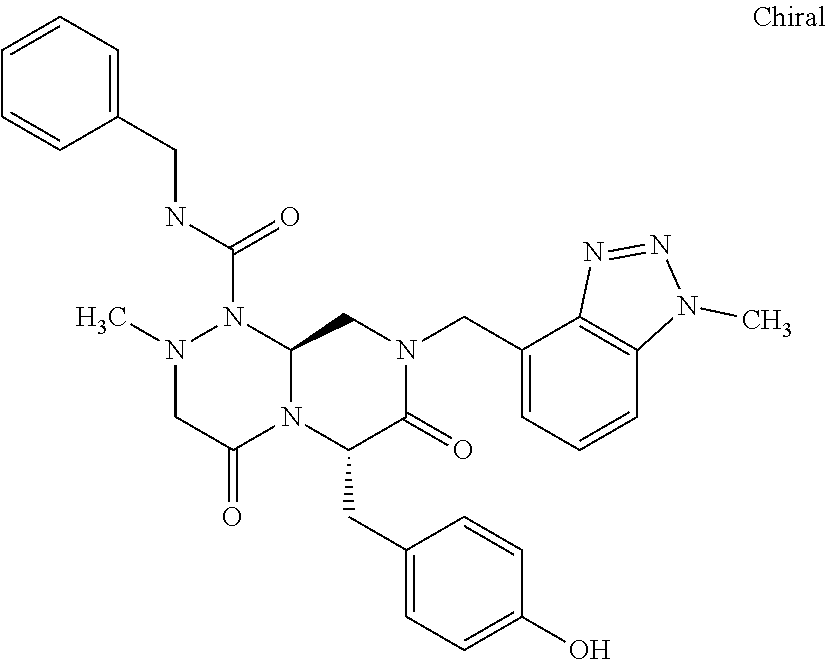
N(C(=O)N1N(C)CC(=O)N2C1CN(CC1=CC=CC3=C1N=NN3C)C(=O)C2CC1=CC=C(O)C=C1)CC1=CC=CC=C1
